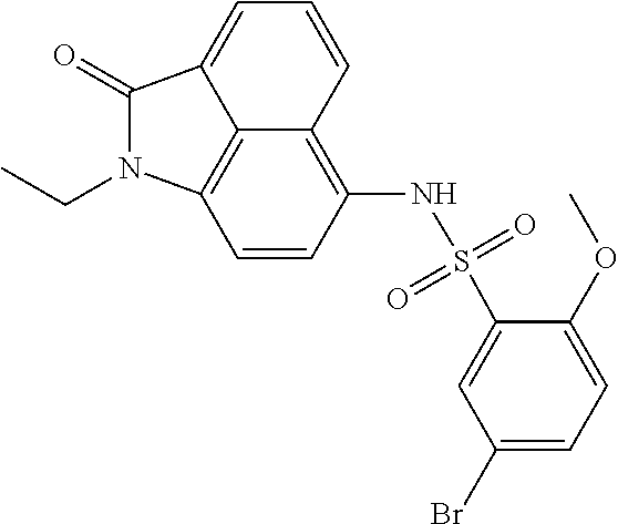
C12=C3C=CC(NS(C4=CC(Br)=CC=C4OC)(=O)=O)=C1C=CC=C2C(=O)N3CC
